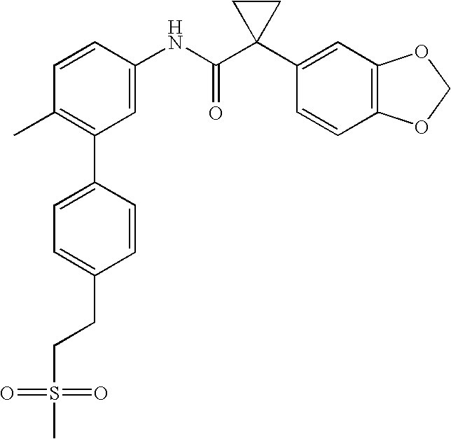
C1(NC(C2(C3=CC4=C(C=C3)OCO4)CC2)=O)=CC(C2=CC=C(CCS(C)(=O)=O)C=C2)=C(C)C=C1
